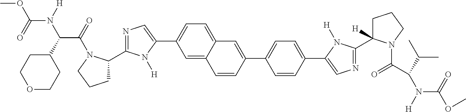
C1(C2CCCN2C(=O)C(C2CCOCC2)N([H])C(=O)OC)=NC=C(C2=CC=C3C(=C2)C=CC(C2=CC=C(C4=CN=C(C5([H])CCCN5C(C(N([H])C(=O)OC)C(C)C)=O)N4[H])C=C2)=C3)N1[H]
